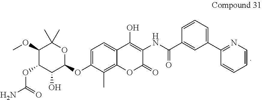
C1(OC)C(OC(N)=O)C(O)C(OC2=CC=C3C(=C2C)OC(=O)C(NC(C2=CC(C4=NC=CC=C4)=CC=C2)=O)=C3O)OC1(C)C
